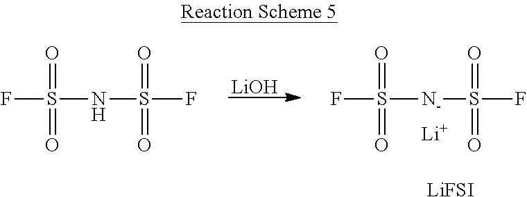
[LiOH].FS([N-]S(F)(=O)=O)(=O)=O.[Li].[LiFSI].FS(NS(F)(=O)=O)(=O)=O
